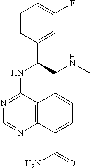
C1=CC(C(NC2=NC=NC3=C2C=CC=C3C(N)=O)CNC)=CC(F)=C1
